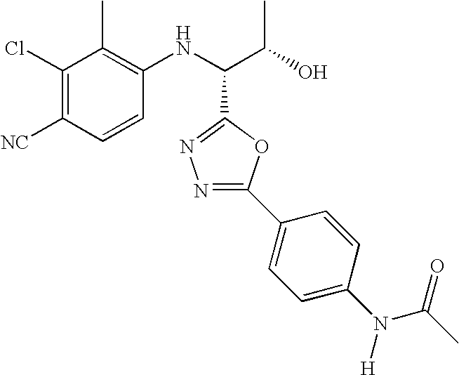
C1(Cl)=C([NC])C=CC(NC(C(O)C)C2=NN=C(C3=CC=C(N([H])C(C)=O)C=C3)O2)=C1C
